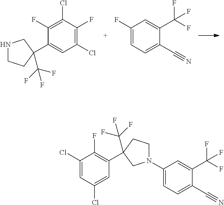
N1CCC(C2=CC(Cl)=C(F)C(Cl)=C2F)(C(F)(F)F)C1.C1(F)=CC=C(C#N)C(C(F)(F)F)=C1.C1(N2CCC(C3=C(F)C(Cl)=CC(Cl)=C3)(C(F)(F)F)C2)=CC=C(C#N)C(C(F)(F)F)=C1
